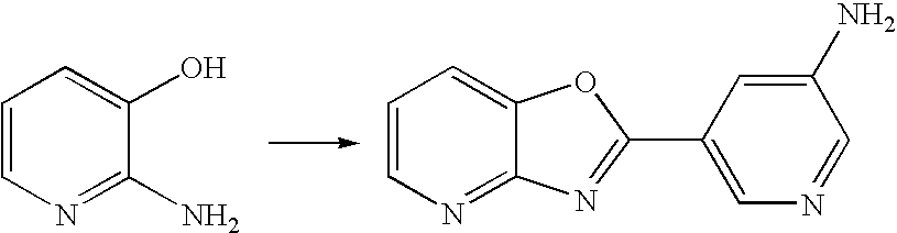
C1=C(N)C=NC=C1C1=NC2=NC=CC=C2O1.C1=CN=C(N)C(O)=C1
